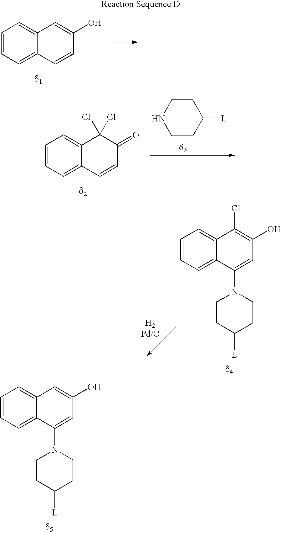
C1=CC=C2C(=C1)C=C(O)C=C2.C1=CC=C2C(=C1)C(Cl)(Cl)C(=O)C=C2.C1CC([L])CCN1.C1=CC=C2C(=C1)C(Cl)=C(O)C=C2N1CCC([L])CC1.C1=CC=C2C(=C1)C=C(O)C=C2N1CCC([L])CC1
